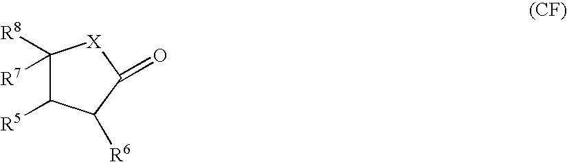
C1([R8])([R7])C([R5])C([R6])C(=O)[X]1
